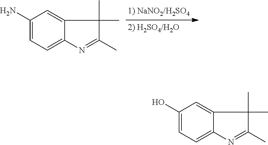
C1(N)=CC=C2C(=C1)C(C)(C)C(C)=N2.C1(O)=CC=C2C(=C1)C(C)(C)C(C)=N2
